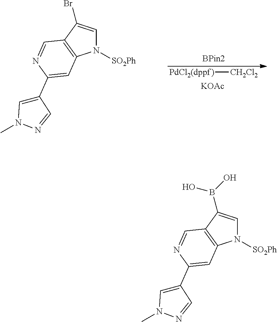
N1([SO2Ph])C=C(Br)C2=C1C=C(C1=CN(C)N=C1)N=C2.[PdCl2(dppf)][CH2Cl2].[KOAc].N1([SO2Ph])C=C(B(O)O)C2=C1C=C(C1=CN(C)N=C1)N=C2
